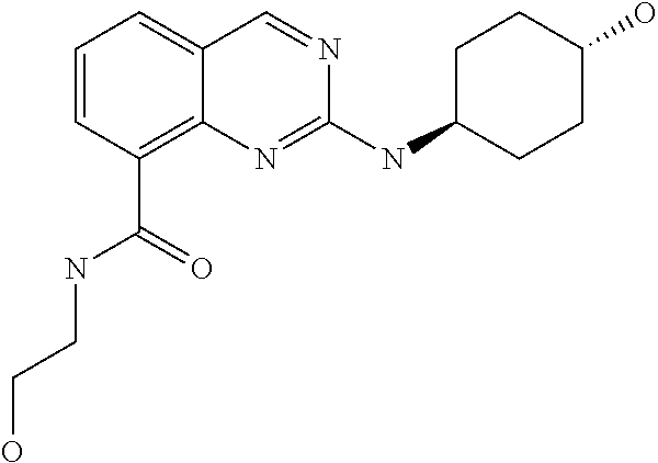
C1=CC=C2C(=C1C(=O)NCCO)N=C(NC1CCC(O)CC1)N=C2
